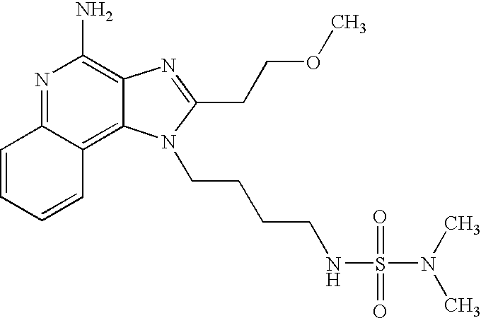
N1=C2C(=C3C(=C1N)N=C(CCOC)N3CCCCNS(=O)(=O)N(C)C)C=CC=C2
